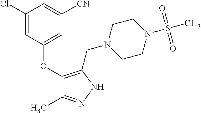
C1(OC2=CC([CN])=CC(Cl)=C2)=C(CN2CCN(S(C)(=O)=O)CC2)NN=C1C
